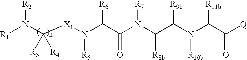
[R1]N(C([X1]N(C(C(N(C(C(N(C(C([Q])=O)[R11b])[R10b])[R9b])[R8b])[R7])=O)[R6])[R5])([R3])[R4])[R2]
